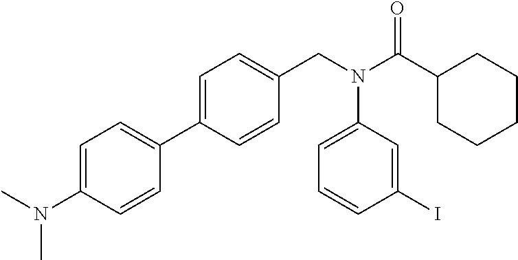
C1(C2=CC=C(CN(C(C3CCCCC3)=O)C3=CC=CC(I)=C3)C=C2)=CC=C(N(C)C)C=C1
